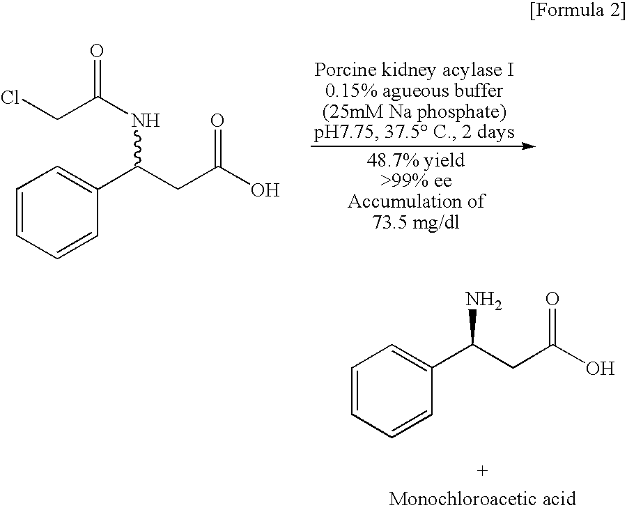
ClCC(NC(C1=CC=CC=C1)CC(O)=O)=O.NC(C1=CC=CC=C1)CC(O)=O
